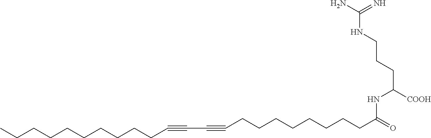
C(CCCCCCC#CC#CCCCCCCCCC(=O)NC([COOH])CCCNC(N)=N)CCC
